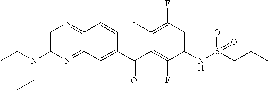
C1=C(N(CC)CC)N=C2C(=N1)C=CC(C(C1=C(F)C(NS(=O)(=O)CCC)=CC(F)=C1F)=O)=C2
